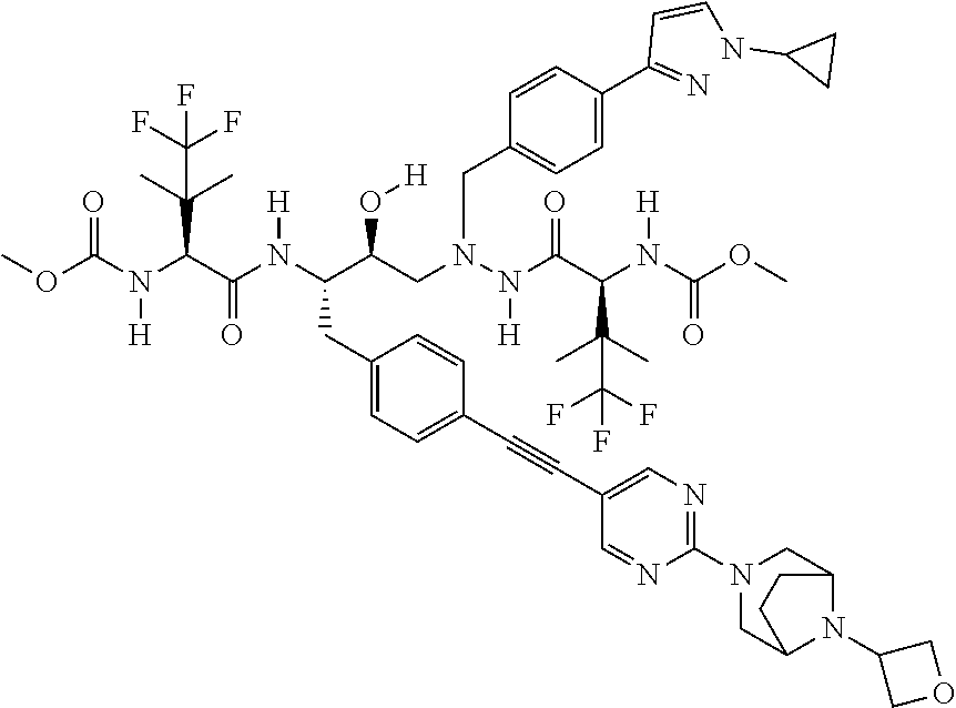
COC(N(C(C(N(C(C(CN(N(C(C(N(C(OC)=O)[H])C(C)(C)C(F)(F)F)=O)[H])CC1=CC=C(C(=N)C=CNC2CC2)C=C1)O[H])CC1=CC=C(C#CC2=CN=C(N3CC4N(C5COC5)C(C3)CC4)N=C2)C=C1)[H])=O)C(C)(C)C(F)(F)F)[H])=O
